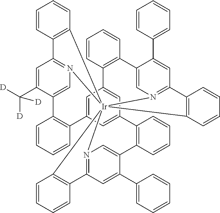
C1=CC2=C(C=C1)[Ir]1345N6=C2C=C(C([D])([D])[D])C(=C6)C2=C(C=CC=C2)C2=CC(=CC(=C2)C2=C(C=CC=C2)C2=CN1=C(C=C2C1=CC=CC=C1)C1=C3C=CC=C1)C1=C(C=CC=C1)C1=CN4=C(C=C1C1=CC=CC=C1)C1=C5C=CC=C1
